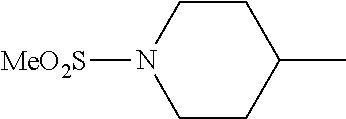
C1CC(C)CCN1[MeO2S]
